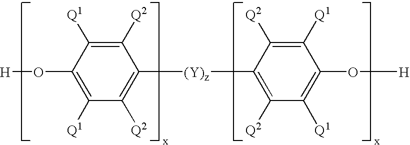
C1([Q2])=C([Q1])C(O[H])=C([Q1])C([Q2])=C1[(Y)z]C1=C([Q2])C([Q1])=C(O[H])C([Q1])=C1[Q2]
